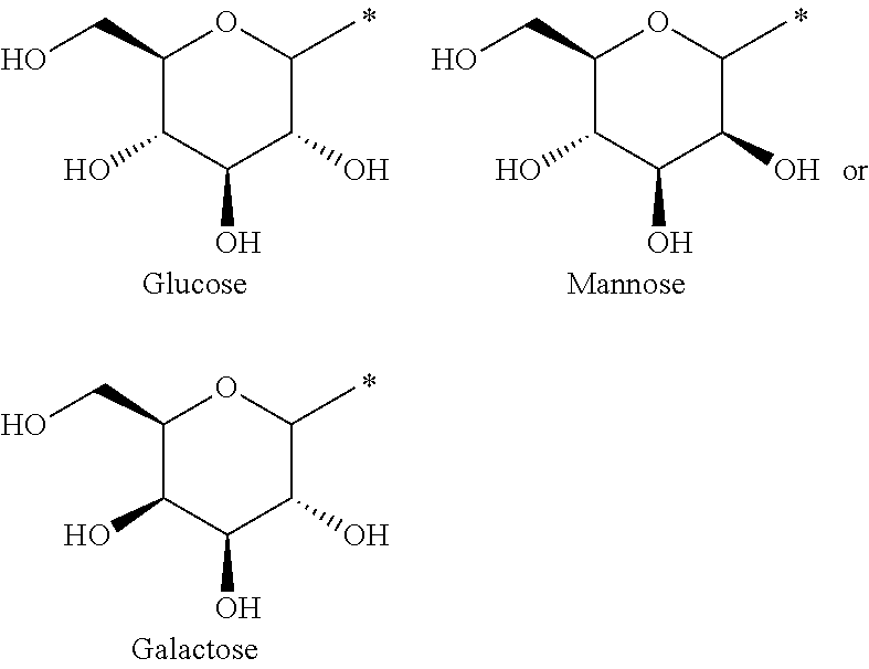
C1(CO)C(O)C(O)C(O)C(C)O1.C1(CO)C(O)C(O)C(O)C(C)O1.C1(CO)C(O)C(O)C(O)C(C)O1
